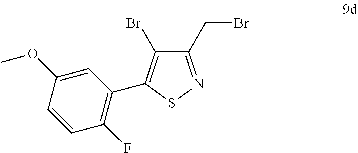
C1(CBr)=NSC(C2=C(F)C=CC(OC)=C2)=C1Br
